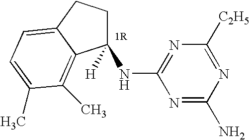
C1([H])(NC2=NC([C2H5])=NC(N)=N2)CCC2=CC=C(C)C(C)=C12
